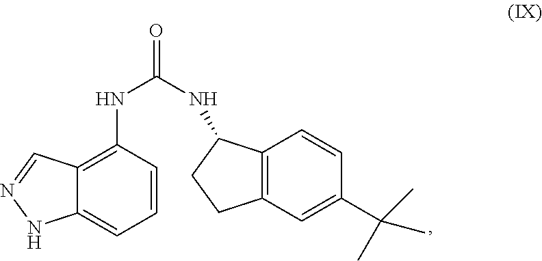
C12=C(NC(NC3C4=C(C=C(C(C)(C)C)C=C4)CC3)=O)C=CC=C1NN=C2
